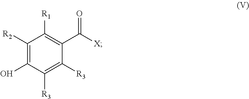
C1(O)=C([R2])C([R1])=C(C([X])=O)C([R3])=C1[R3]
